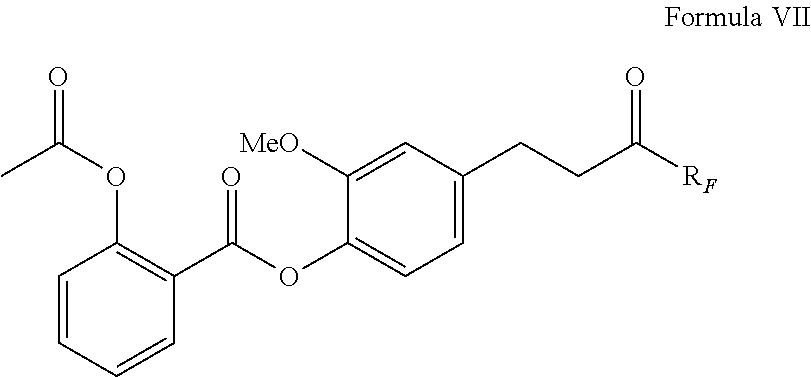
O=C(OC1=C(C(OC2=CC=C(CCC([RF])=O)C=C2[MeO])=O)C=CC=C1)C
